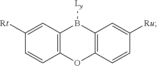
C1([Rt])=CC2=C(C=C1)OC1=C(B2[Ly])C=C([Ru])C=C1
